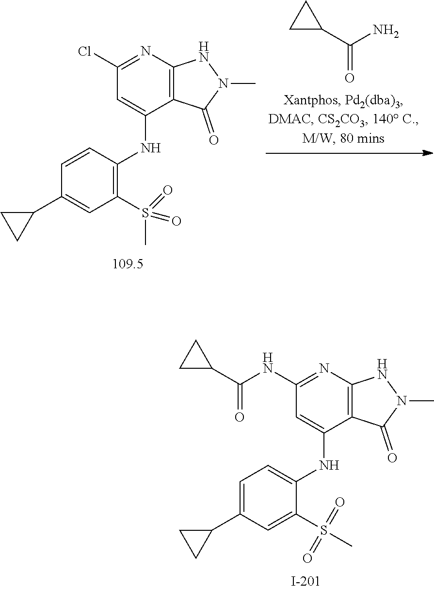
C1=C(C2CC2)C=C(S(C)(=O)=O)C(NC2=CC(NC(C3CC3)=O)=NC3=C2C(=O)N(C)N3)=C1.C1=CC(NC2=CC(Cl)=NC3=C2C(=O)N(C)N3)=C(S(C)(=O)=O)C=C1C1CC1.NC(C1CC1)=O
